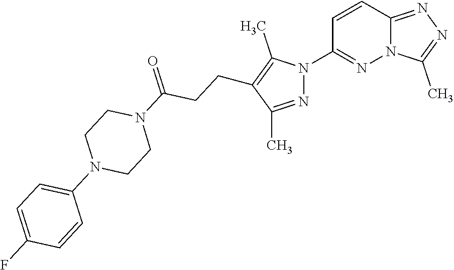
C12=NN=C(C)N1N=C(N1N=C(C)C(CCC(N3CCN(C4=CC=C(F)C=C4)CC3)=O)=C1C)C=C2
